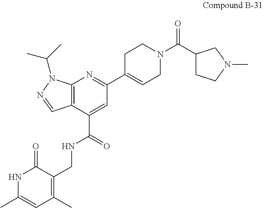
N1C(C)=CC(C)=C(CNC(C2=CC(C3=CCN(C(C4CCN(C)C4)=O)CC3)=NC3=C2C=NN3C(C)C)=O)C1=O
